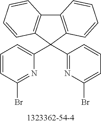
C1(Br)=NC(C2(C3=NC(Br)=CC=C3)C3=C(C4=C2C=CC=C4)C=CC=C3)=CC=C1
